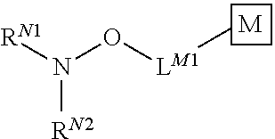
[RN1]N(O[LM1]C)[RN2].[M]
